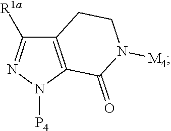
C12=C(N([P4])N=C1[R1a])C(=O)N([M4])CC2
